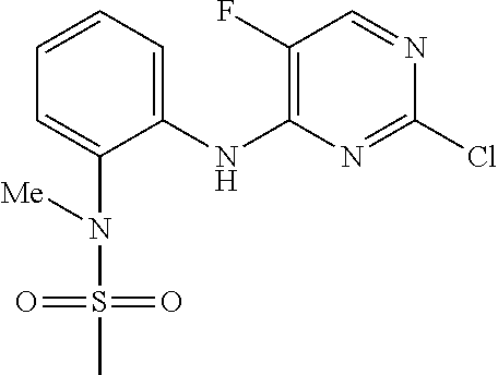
C1(NC2=C(F)C=NC(Cl)=N2)=CC=CC=C1N(S(C)(=O)=O)[Me]
